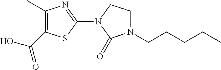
C1(C)=C(C(O)=O)SC(N2C(=O)N(CCCCC)CC2)=N1
